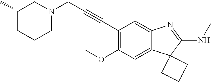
C(C1=C(OC)C=C2C(=C1)N=C(NC)C21CCC1)#CCN1CCCC(C)C1
